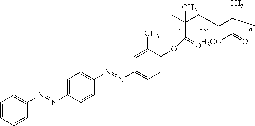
C1=CC=CC(N=NC2=CC=C(N=NC3=CC=C(OC(=O)C(CCC(C)(C)C(=O)[H3CO])(C)C)C(C)=C3)C=C2)=C1
